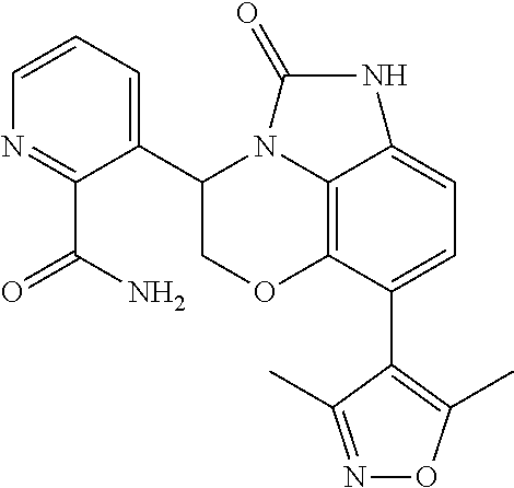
C12=C3C(C4=C(C)ON=C4C)=CC=C1NC(=O)N2C(C1=CC=CN=C1C(N)=O)CO3
